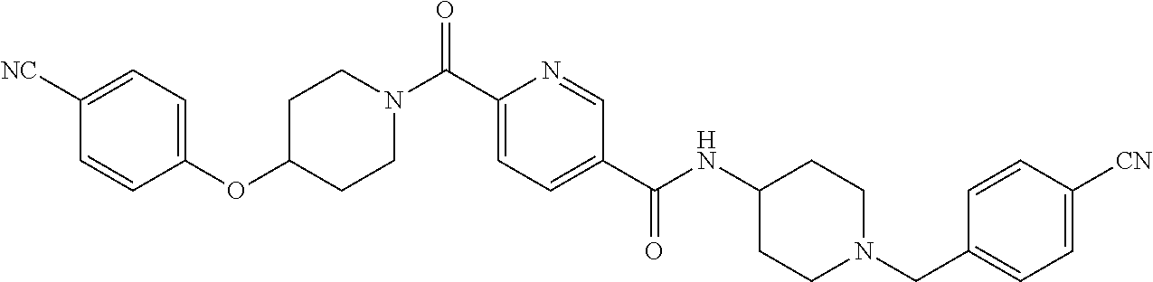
C(C1=CC=C(C(NC2CCN(CC3=CC=C([CN])C=C3)CC2)=O)C=N1)(=O)N1CCC(OC2=CC=C([NC])C=C2)CC1
